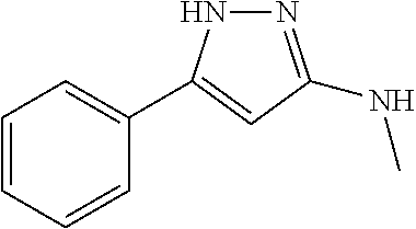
C1=CC=CC(C2=CC(NC)=NN2)=C1
